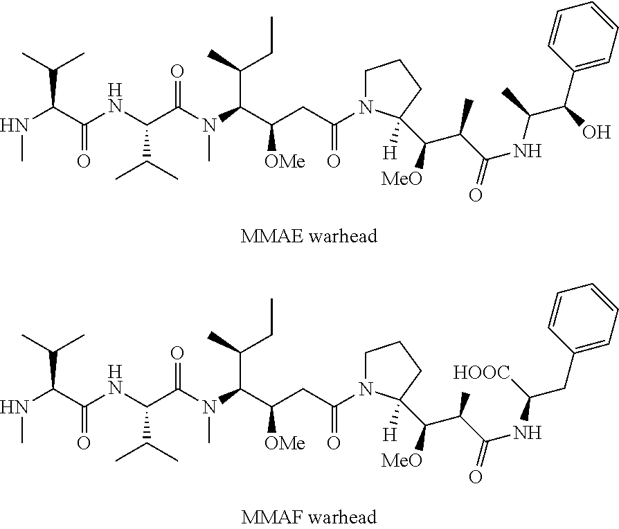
N(C(C(NC(C(N(C(C(CC(=O)N1CCCC1(C(C(C(NC(C(C1=CC=CC=C1)O)C)=O)C)[MeO])[H])[OMe])C(CC)C)C)=O)C(C)C)=O)C(C)C)C.N(C(C(NC(C(N(C(C(CC(=O)N1CCCC1(C(C(C(NC(CC1=CC=CC=C1)[HOOC])=O)C)[MeO])[H])[OMe])C(CC)C)C)=O)C(C)C)=O)C(C)C)C
